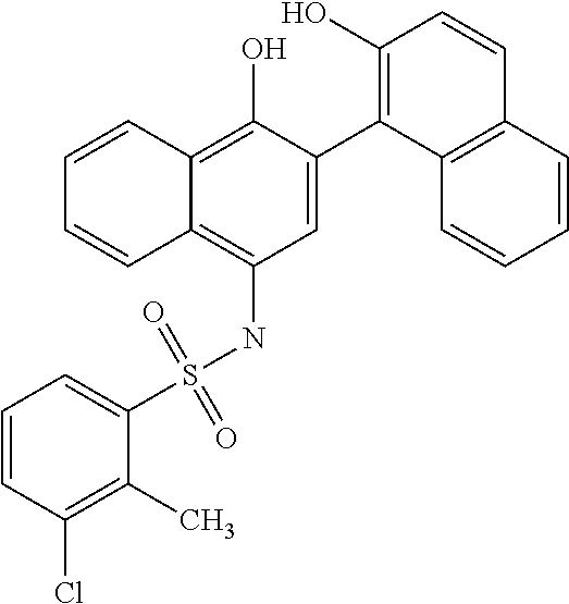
C1=C(C2=C(O)C=CC3=C2C=CC=C3)C(O)=C2C(=C1NS(C1=CC=CC(Cl)=C1C)(=O)=O)C=CC=C2
